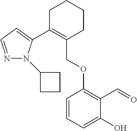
C1C(C2=CC=NN2C2CCC2)=C(COC2=C(C=O)C(O)=CC=C2)CCC1
